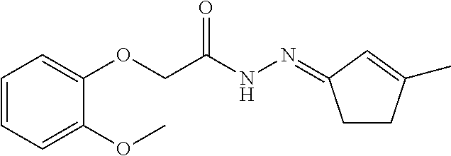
C1=CC=C(OC)C(OCC(NN=C2CCC(C)=C2)=O)=C1
